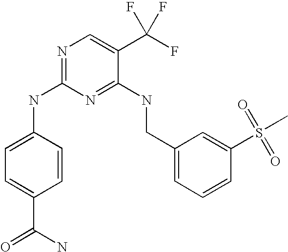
C1(CNC2=NC(NC3=CC=C(C(=O)N)C=C3)=NC=C2C(F)(F)F)=CC=CC(S(C)(=O)=O)=C1
